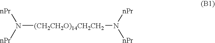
[nPr]N([nPr])[(CH2CH2O)14CH2CH2]N([nPr])[nPr]
